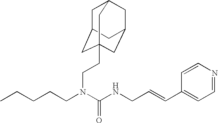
C1=CC(C=CCNC(=O)N(CCCCC)CCC23CC4CC(CC(C2)C4)C3)=CC=N1
